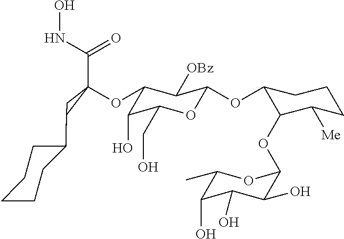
C1(OC2(C(NO)=O)CC2C2CCCCC2)C(O)C(CO)OC(OC2C(OC3C(O)C(O)C(O)C(C)O3)C([Me])CCC2)C1[OBz]
